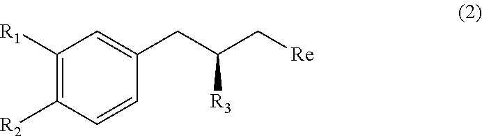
C1([R1])=C([R2])C=CC(CC([R3])C[Re])=C1
